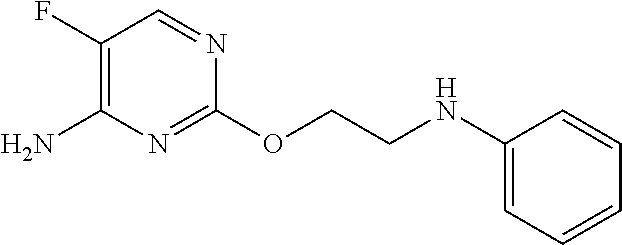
C1(NCCOC2=NC(N)=C(F)C=N2)=CC=CC=C1
